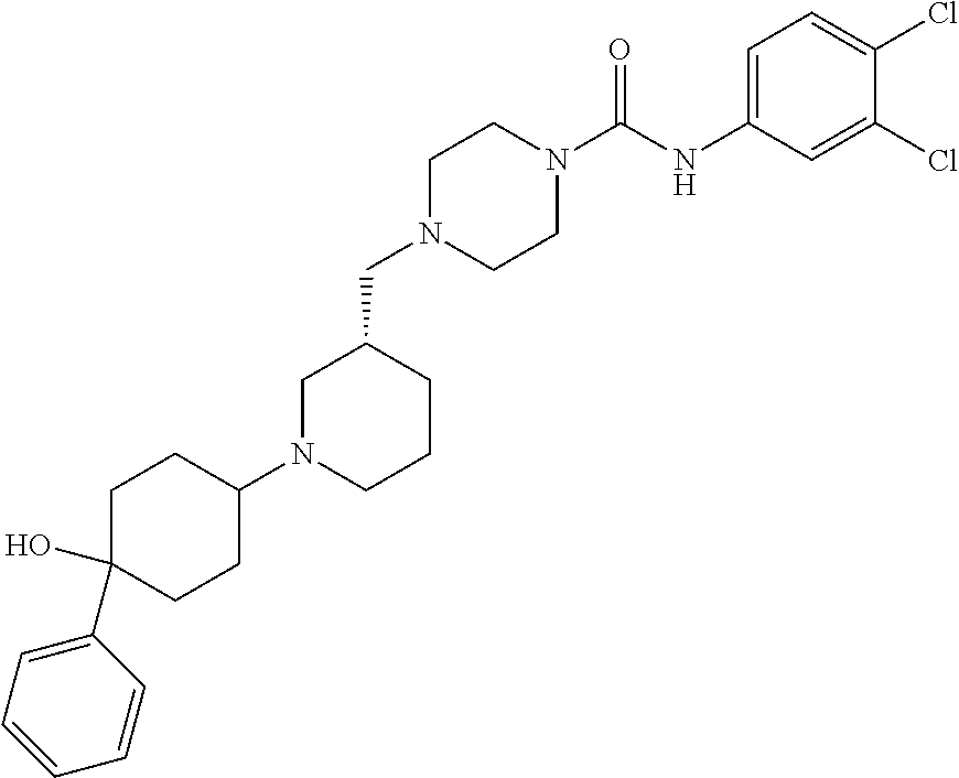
C1N(CC2CN(C3CCC(O)(C4=CC=CC=C4)CC3)CCC2)CCN(C(NC2=CC=C(Cl)C(Cl)=C2)=O)C1
